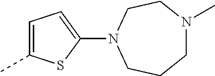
C1=C(C)SC(N2CCCN(C)CC2)=C1
